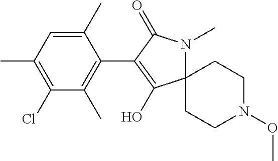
C1(C)=CC(C)=C(Cl)C(C)=C1C1=C(O)C2(N(C)C1=O)CCN(OC)CC2
